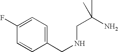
C1(CNCC(N)(C)C)=CC=C(F)C=C1
